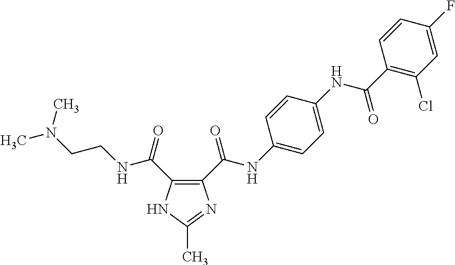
C1(C(NC2=CC=C(NC(C3=C(Cl)C=C(F)C=C3)=O)C=C2)=O)=C(C(=O)NCCN(C)C)NC(C)=N1
